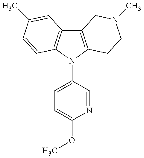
C12=C(N(C3=CC=C(OC)N=C3)C3=C1C=C(C)C=C3)CCN(C)C2
